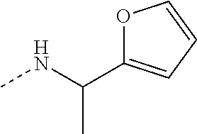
O1C(C(NC)C)=CC=C1
